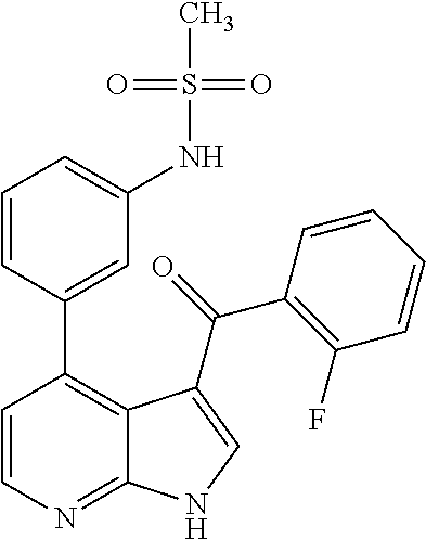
C1=CC(C2=C3C(=NC=C2)NC=C3C(=O)C2=C(F)C=CC=C2)=CC(NS(C)(=O)=O)=C1
